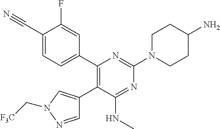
C1(C2=CC=C(C#N)C(F)=C2)=C(C2=CN(C[F3C])N=C2)C(NC)=NC(N2CCC(N)CC2)=N1
